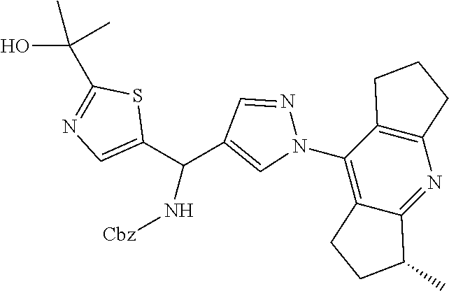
C12=C(N=C3C(=C1N1N=CC(C(C4=CN=C(C(O)(C)C)S4)N[Cbz])=C1)CCC3C)CCC2
